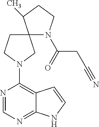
N1=CN=C2C(=C1N1CC3(N(C(CC#N)=O)CCC3C)CC1)C=CN2
